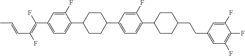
C1=C(F)C(C2CCC(C3=CC=C(C4CCC(CCC5=CC(F)=C(F)C(F)=C5)CC4)C(F)=C3)CC2)=CC=C1C(=C(F)C=CC)F
